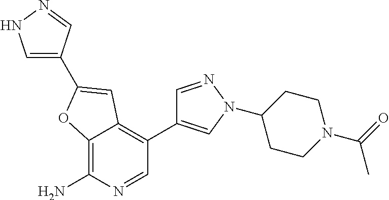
C12=C(N)N=CC(C3=CN(C4CCN(C(C)=O)CC4)N=C3)=C1C=C(C1=CNN=C1)O2
